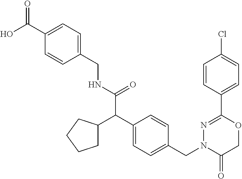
C1=CC(CNC(C(C2=CC=C(CN3C(=O)COC(C4=CC=C(Cl)C=C4)=N3)C=C2)C2CCCC2)=O)=CC=C1C(O)=O
